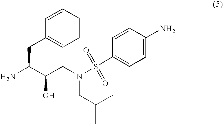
NC(C(CN(S(=O)(=O)C1=CC=C(N)C=C1)CC(C)C)O)CC1=CC=CC=C1
